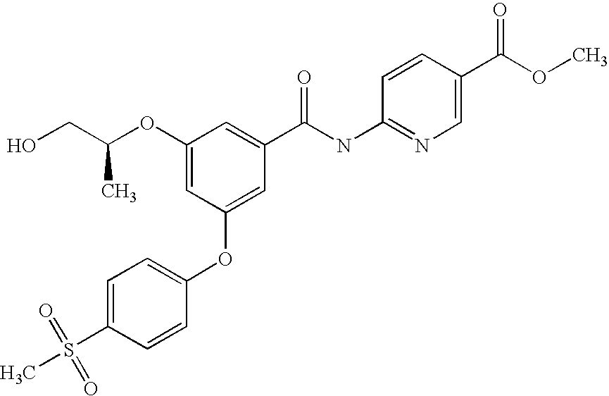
C1(OC(CO)C)=CC(OC2=CC=C(S(C)(=O)=O)C=C2)=CC(C(NC2=NC=C(C(OC)=O)C=C2)=O)=C1
